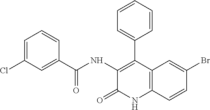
C1=C(Cl)C=C(C(NC2=C(C3=CC=CC=C3)C3=C(NC2=O)C=CC(Br)=C3)=O)C=C1
